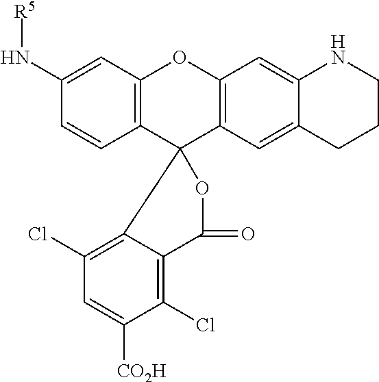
C1=CC2=C(C=C1N[R5])OC1=C(C23OC(=O)C2=C(Cl)C([CO2H])=CC(Cl)=C32)C=C2C(=C1)NCCC2
